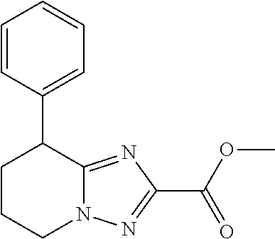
C1CCN2C(=NC(C(OC)=O)=N2)C1C1=CC=CC=C1
